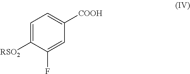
C1=C([RSO2])C(F)=CC([COOH])=C1
